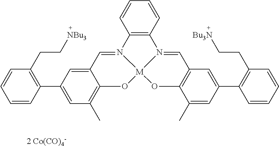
C12=C(C=CC=C1)N1=CC3=C(O[M]14OC1=C(C)C=C(C5=C(CC[NBu3])C=CC=C5)C=C1C=N24)C(C)=CC(C1=C(CC[Bu3N])C=CC=C1)=C3.[2 Co(CO)4-]
